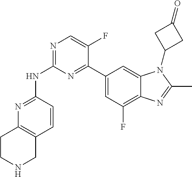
N1=C(NC2=NC=C(F)C(C3=CC(F)=C4C(=C3)N(C3CC(=O)C3)C(C)=N4)=N2)C=CC2=C1CCNC2
